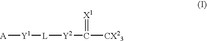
[A][Y1][L][Y2]C(=[X1])[CX23]
